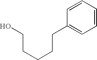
OCCCCCC1=CC=CC=C1
